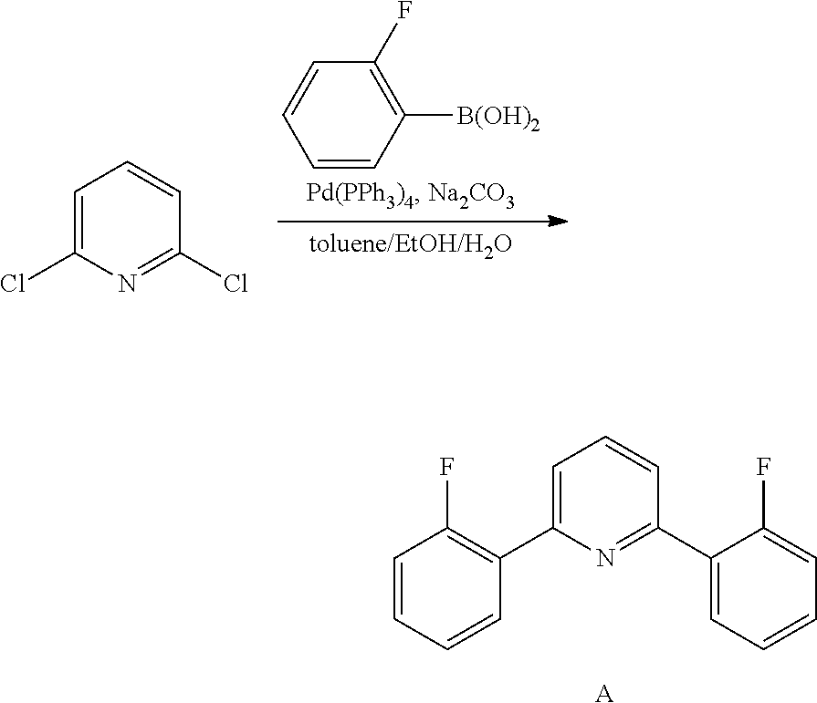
C1=C(Cl)N=C(Cl)C=C1.C1=CC([B(OH)2])=C(F)C=C1.C1=C(C2=C(F)C=CC=C2)N=C(C2=CC=CC=C2F)C=C1.[A]
